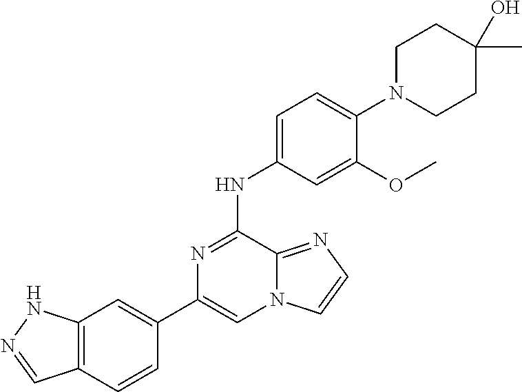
C1(C2=CC3=C(C=C2)C=NN3)=CN2C(=NC=C2)C(NC2=CC=C(N3CCC(C)(O)CC3)C(OC)=C2)=N1
